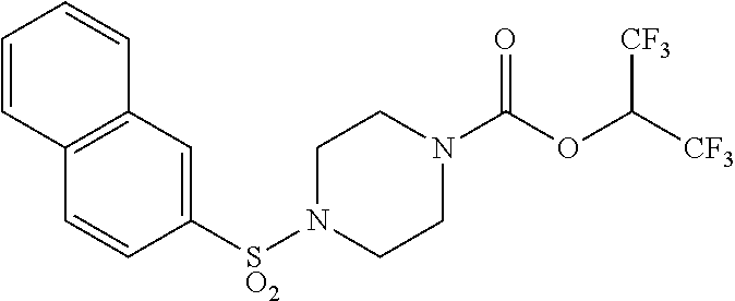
[SO2](N1CCN(C(OC([CF3])[CF3])=O)CC1)C1=CC2=C(C=C1)C=CC=C2
